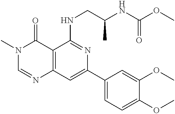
C12=C(C=C(C3=CC=C(OC)C(OC)=C3)N=C1NCC(NC(OC)=O)C)N=CN(C)C2=O
